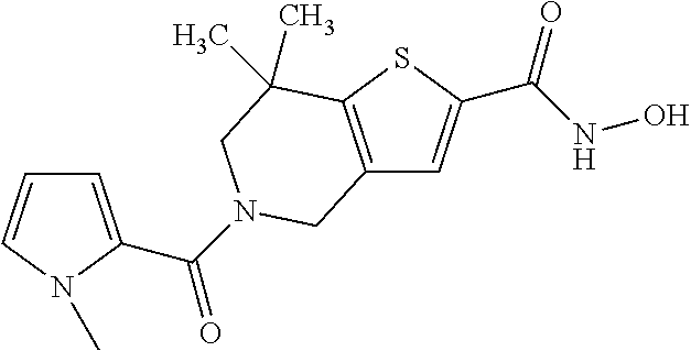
C12=C(SC(C(NO)=O)=C1)C(C)(C)CN(C(=O)C1=CC=CN1C)C2
